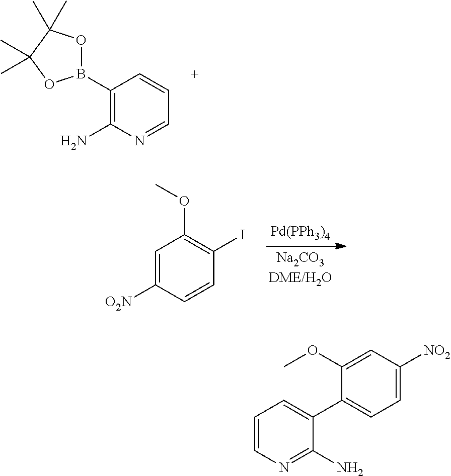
C1(B2OC(C)(C)C(C)(C)O2)=C(N)N=CC=C1.C1=C([O2N])C=CC(I)=C1OC.[Pd(PPh3)4].C1=CN=C(N)C(C2=CC=C([NO2])C=C2OC)=C1
